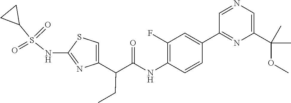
C1=C(C(C(NC2=C(F)C=C(C3=NC(C(OC)(C)C)=CN=C3)C=C2)=O)CC)N=C(NS(C2CC2)(=O)=O)S1
